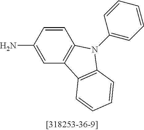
C1=CC(N)=CC2=C1N(C1=CC=CC=C1)C1=C2C=CC=C1
